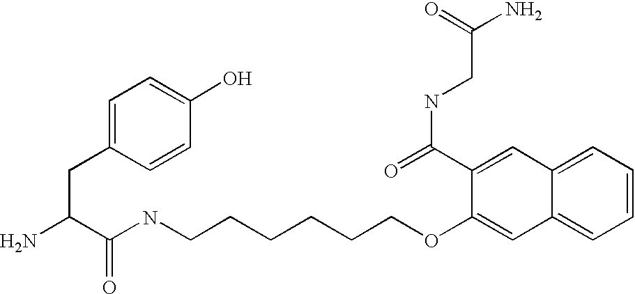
NC(C(NCCCCCCOC1=CC2=CC=CC=C2C=C1C(=O)NCC(N)=O)=O)CC1=CC=C(O)C=C1
